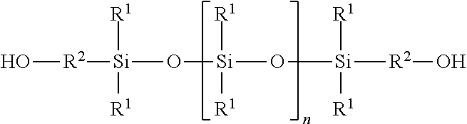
O[R2][Si]([R1])([R1])O[Si]([R1])([R1])O[Si]([R1])([R1])[R2]O
